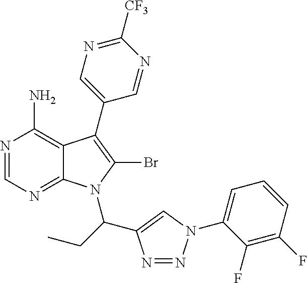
N1=CN=C2C(=C1N)C(C1=CN=C([CF3])N=C1)=C(Br)N2C(C1=CN(C2=CC=CC(F)=C2F)N=N1)CC
